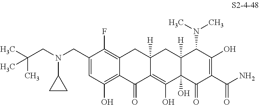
C1(CN(CC(C)(C)C)C2CC2)=CC(O)=C2C(=C1F)CC1([H])C(=C(O)C3(O)C([H])(C1)C(N(C)C)C(O)=C(C(N)=O)C3=O)C2=O
